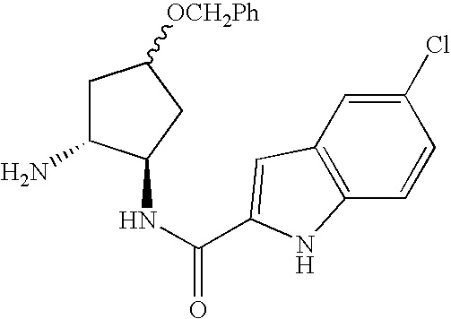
C1C(N)C(NC(=O)C2=CC3=C(C=CC(Cl)=C3)N2)CC1[OCH2Ph]
